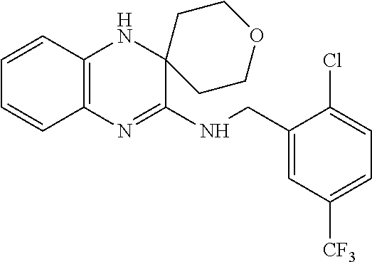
C1=CC2=C(C=C1)N=C(NCC1=CC([CF3])=CC=C1Cl)C1(N2)CCOCC1
